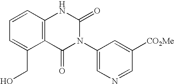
C1=CC2=C(C(CO)=C1)C(=O)N(C1=CN=CC([CO2Me])=C1)C(=O)N2
